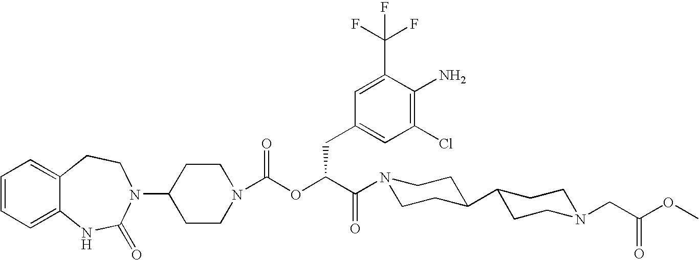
C1(N2C(=O)NC3=CC=CC=C3CC2)CCN(C(OC(C(=O)N2CCC(C3CCN(CC(OC)=O)CC3)CC2)CC2=CC(Cl)=C(N)C(C(F)(F)F)=C2)=O)CC1
